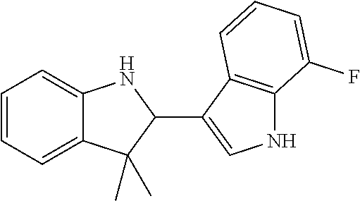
C1=CC=C2C(=C1)NC(C1=CNC3=C1C=CC=C3F)C2(C)C
